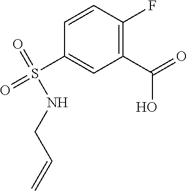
C1(C(O)=O)=C(F)C=CC(S(=O)(NCC=C)=O)=C1
